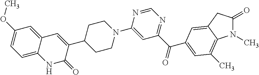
N1(C)C(=O)CC2=CC(C(=O)C3=NC=NC(N4CCC(C5=CC6=CC(OC)=CC=C6NC5=O)CC4)=C3)=CC(C)=C12
